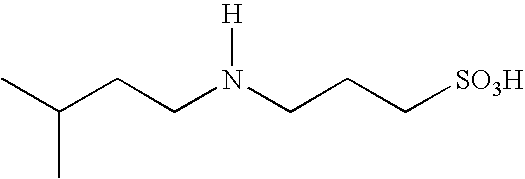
C(CN(CCC[SO3H])[H])C(C)C
